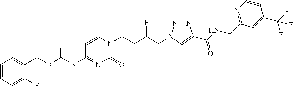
C1(NC(OCC2=CC=CC=C2F)=O)=NC(=O)N(CCC(CN2N=NC(C(NCC3=NC=CC(C(F)(F)F)=C3)=O)=C2)F)C=C1
